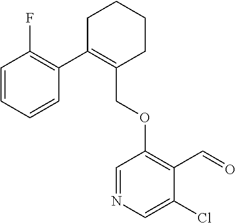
C1C(C2=C(F)C=CC=C2)=C(COC2=C(C=O)C(Cl)=CN=C2)CCC1
